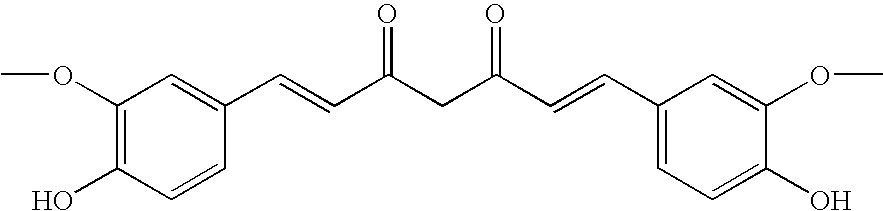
C1(OC)=C(O)C=CC(C=CC(CC(C=CC2=CC=C(O)C(OC)=C2)=O)=O)=C1
